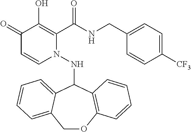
C1(=O)C=CN(NC2C3=CC=CC=C3COC3=C2C=CC=C3)C(C(NCC2=CC=C([CF3])C=C2)=O)=C1O
